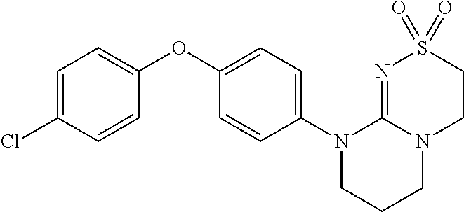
C1=C(Cl)C=CC(OC2=CC=C(N3CCCN4C3=NS(=O)(=O)CC4)C=C2)=C1
